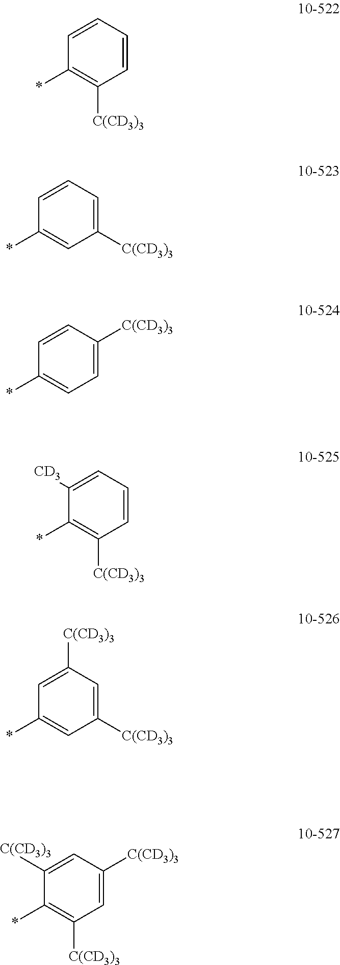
*C1=C([C(CD3)3])C=C([C(CD3)3])C=C1[C(CD3)3].*C1=CC([C(CD3)3])=CC([C(CD3)3])=C1.*C1=C([C(CD3)3])C=CC=C1[CD3].*C1=CC=C([C(CD3)3])C=C1.*C1=CC([C(CD3)3])=CC=C1.*C1=C([C(CD3)3])C=CC=C1
